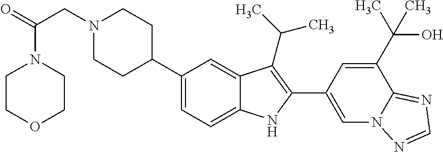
N1(CC(=O)N2CCOCC2)CCC(C2=CC=C3C(=C2)C(C(C)C)=C(C2=CN4C(=NC=N4)C(C(C)(O)C)=C2)N3)CC1
